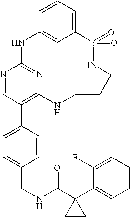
C12=CC=CC(=C1)NC1=NC(=C(C3=CC=C(CNC(C4(C5=CC=CC=C5F)CC4)=O)C=C3)C=N1)NCCCNS2(=O)=O
